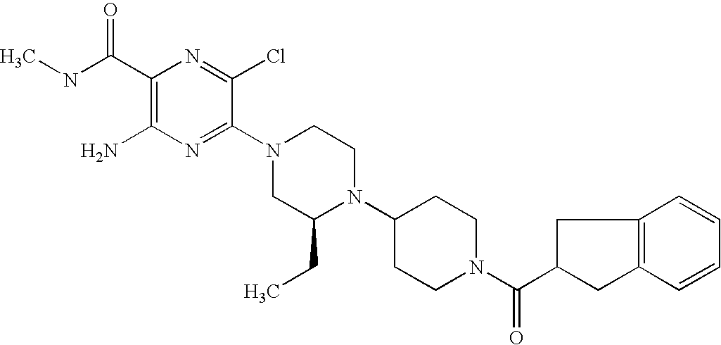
C1(C(NC)=O)=C(N)N=C(N2CC(CC)N(C3CCN(C(C4CC5=C(C4)C=CC=C5)=O)CC3)CC2)C(Cl)=N1
